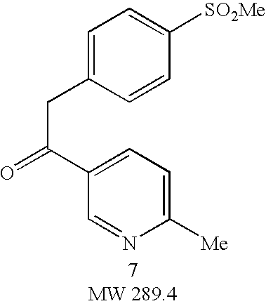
C1=C(CC(=O)C2=CC=C([Me])N=C2)C=CC([SO2Me])=C1
